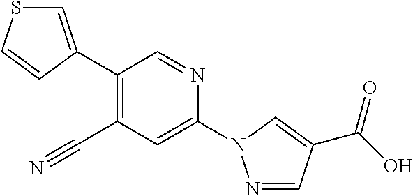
C1(C2=CSC=C2)=C(C#N)C=C(N2N=CC(C(=O)O)=C2)N=C1
